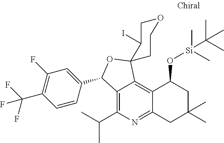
C12=C(C(C)C)N=C3C(=C1C1(OC2C2=CC(F)=C(C(F)(F)F)C=C2)C(I)COCC1)C(O[Si](C)(C)C(C)(C)C)CC(C)(C)C3
